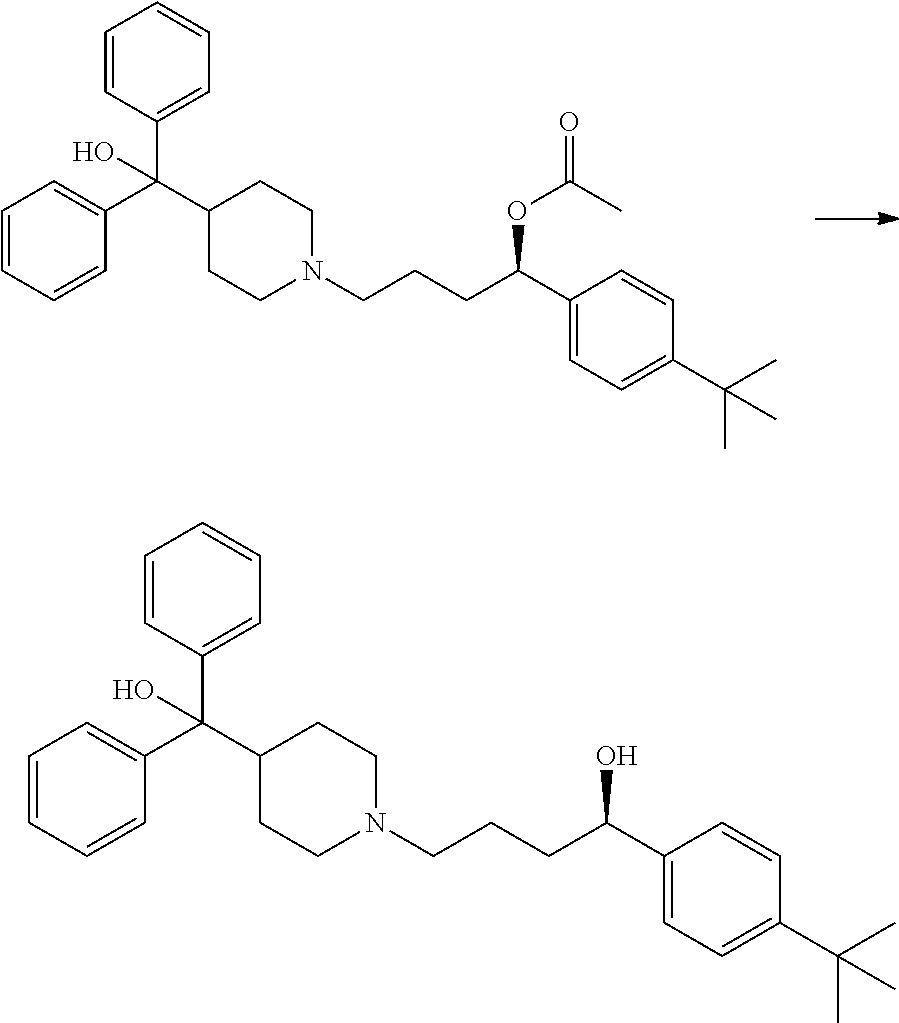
C1=CC(C(C2CCN(CCCC(C3=CC=C(C(C)(C)C)C=C3)OC(C)=O)CC2)(C2=CC=CC=C2)O)=CC=C1.C1=CC(C(C2CCN(CCCC(C3=CC=C(C(C)(C)C)C=C3)O)CC2)(C2=CC=CC=C2)O)=CC=C1
